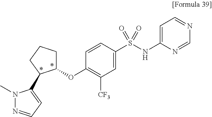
C1=C(NS(C2=CC([CF3])=C(OC3CCCC3C3=CC=NN3C)C=C2)(=O)=O)N=CN=C1
